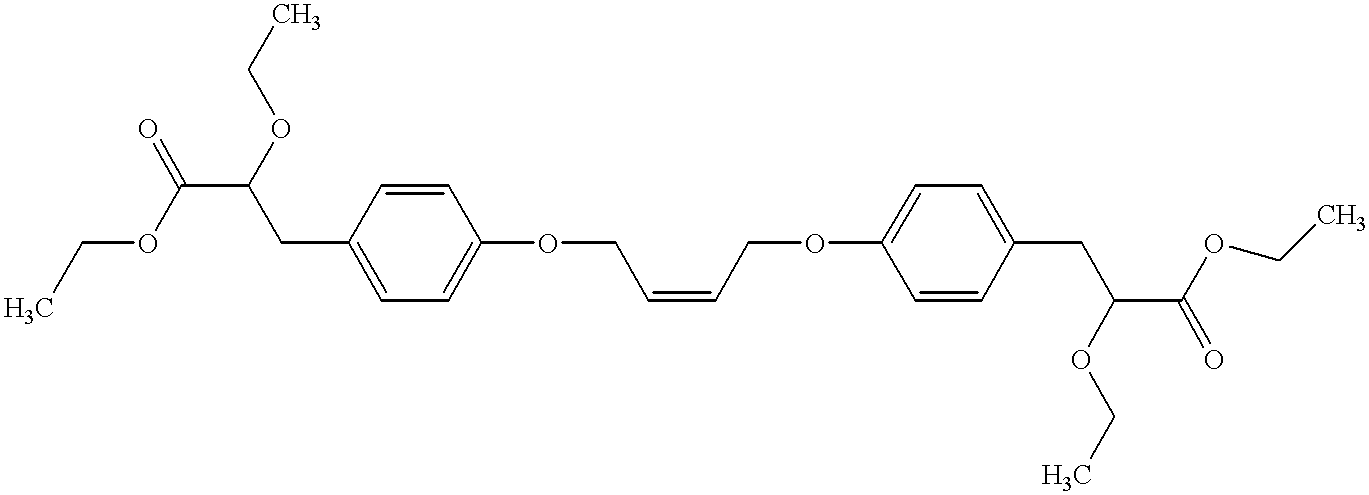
C(C(CC1=CC=C(OCC=CCOC2=CC=C(CC(C(=O)OCC)OCC)C=C2)C=C1)OCC)(OCC)=O
